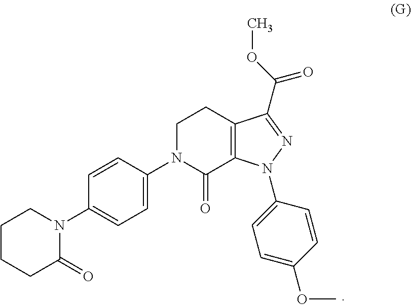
C1CCC(=O)N(C2=CC=C(N3C(=O)C4=C(CC3)C(C(=O)OC)=NN4C3=CC=C(OC)C=C3)C=C2)C1
